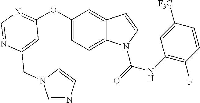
C1=C(CN2C=NC=C2)N=CN=C1OC1=CC=C2C(=C1)C=CN2C(=O)NC1=C(F)C=CC([F3C])=C1
